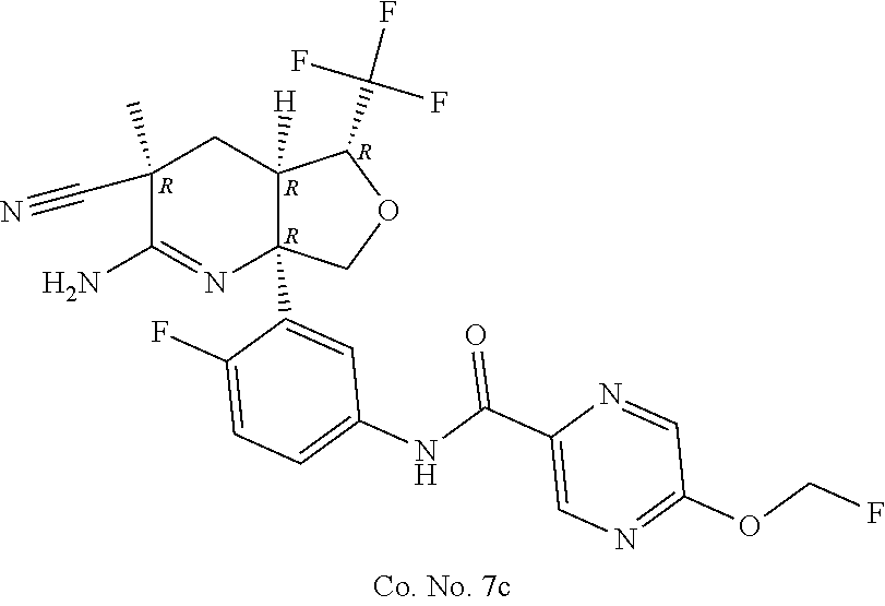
C1(C)(C#N)C(N)=NC2(C3=CC(NC(C4=CN=C(OCF)C=N4)=O)=CC=C3F)C([H])(C1)C(C(F)(F)F)OC2.[R].[R].[R].[R]
